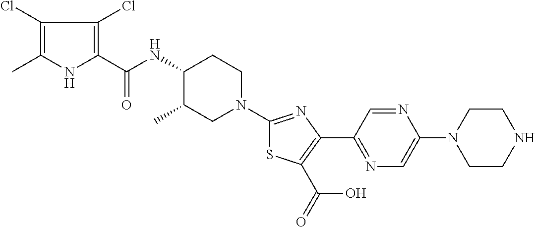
C1(Cl)=C(C)NC(C(NC2C(C)CN(C3=NC(C4=NC=C(N5CCNCC5)N=C4)=C(C(=O)O)S3)CC2)=O)=C1Cl
